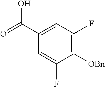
C1=C(C(=O)O)C=C(F)C([OBn])=C1F
